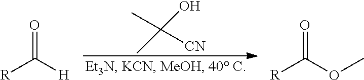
[R]C([H])=O.[R]C(OC)=O.OC(C)(C)[CN]
